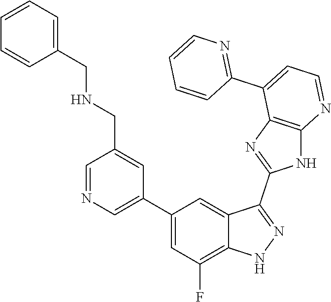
C1=NC=C(C2=CC(F)=C3C(=C2)C(C2=NC4=C(N2)N=CC=C4C2=NC=CC=C2)=NN3)C=C1CNCC1=CC=CC=C1
